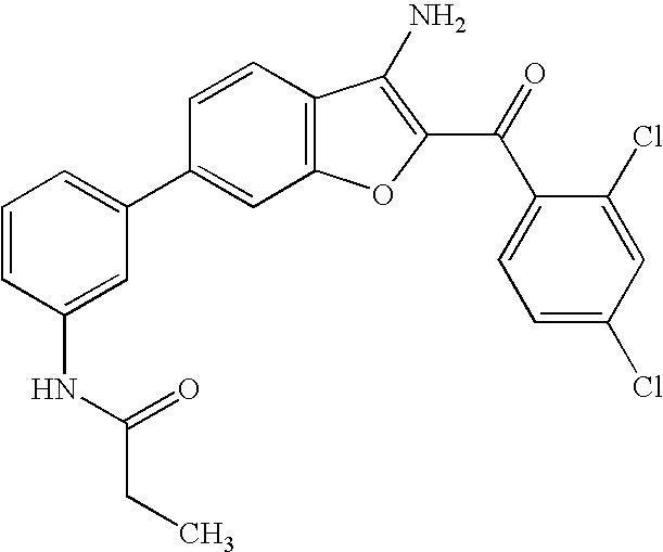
C1(C2=CC=CC(NC(=O)CC)=C2)=CC2=C(C=C1)C(N)=C(C(=O)C1=CC=C(Cl)C=C1Cl)O2
